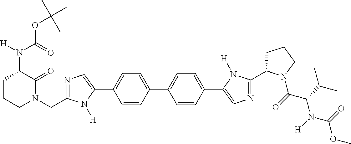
C1=C(C2=CC=C(C3=CN=C(C4CCCN4C(C(N(C(OC)=O)[H])C(C)C)=O)N3[H])C=C2)C=CC(C2=CN=C(CN3C(=O)C(N(C(OC(C)(C)C)=O)[H])CCC3)N2[H])=C1
